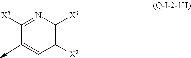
C1([X2])=C([X3])N=C([X5])C=C1
